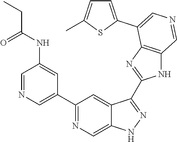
C1(C2=CN=CC(NC(CC)=O)=C2)=NC=C2C(=C1)C(C1=NC3=C(N1)C=NC=C3C1=CC=C(C)S1)=NN2
